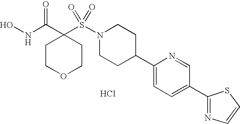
Cl.ONC(C1(S(N2CCC(C3=CC=C(C4=NC=CS4)C=N3)CC2)(=O)=O)CCOCC1)=O
